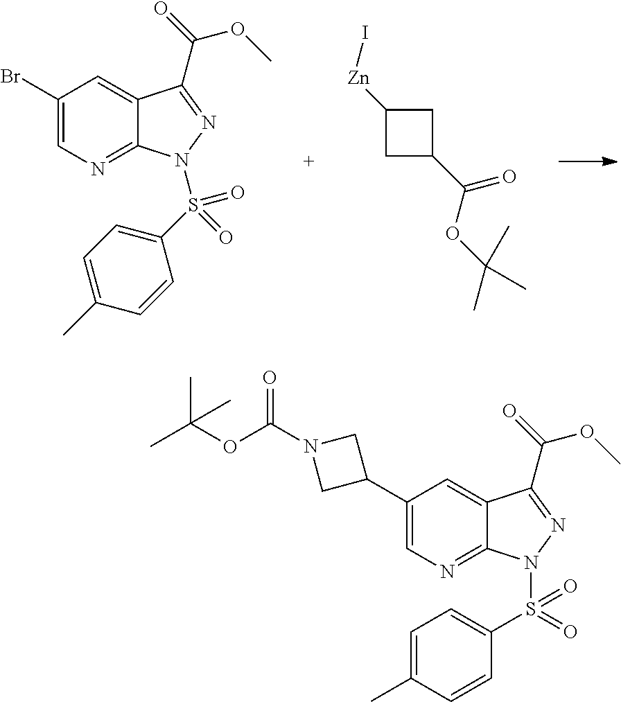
C1(Br)=CN=C2C(=C1)C(C(=O)OC)=NN2S(C1=CC=C(C)C=C1)(=O)=O.C1C(C(OC(C)(C)C)=O)CC1[Zn]I.C1(C2CN(C(OC(C)(C)C)=O)C2)=CN=C2C(=C1)C(C(=O)OC)=NN2S(=O)(C1=CC=C(C)C=C1)=O
